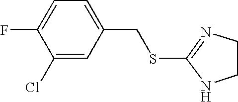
C1(Cl)=CC(CSC2=NCCN2)=CC=C1F
